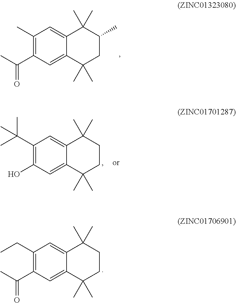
C1(C)=C(C(C)=O)C=C2C(=C1)C(C)(C)C(C)CC2(C)C.C1(C(C)(C)C)=C(O)C=C2C(=C1)C(C)(C)CCC2(C)C.C1(CC)=C(C(C)=O)C=C2C(=C1)C(C)(C)CCC2(C)C
